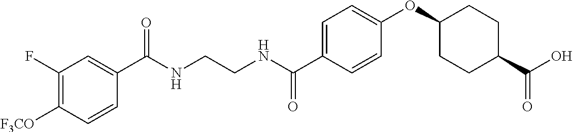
C1(C(NCCNC(C2=CC=C(OC3CCC(C(O)=O)CC3)C=C2)=O)=O)=CC(F)=C([F3CO])C=C1
